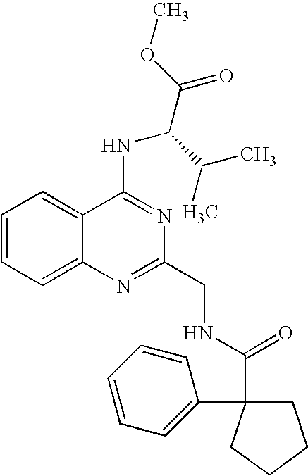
C1=CC=C2C(=C1)C(NC(C(C)C)C(OC)=O)=NC(CNC(=O)C1(C3=CC=CC=C3)CCCC1)=N2
